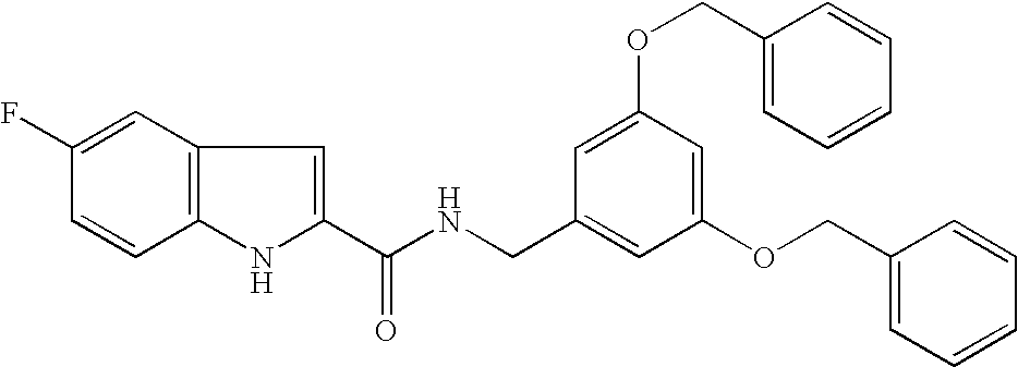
C1(C(NCC2=CC(OCC3=CC=CC=C3)=CC(OCC3=CC=CC=C3)=C2)=O)=CC2=C(N1)C=CC(F)=C2
